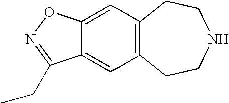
C12=CC3=C(C=C1ON=C2CC)CCNCC3
